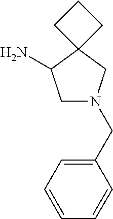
C1N(CC2=CC=CC=C2)CC2(C1N)CCC2
